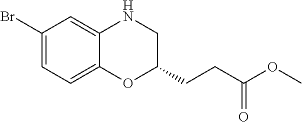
C1(Br)=CC=C2C(=C1)NCC(CCC(=O)OC)O2
